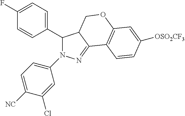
C1(C2=CC=C(F)C=C2)N(C2=CC=C([NC])C(Cl)=C2)N=C2C1COC1=C2C=CC([OSO2CF3])=C1
